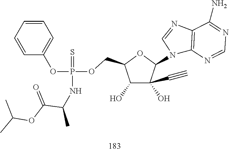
C1(O)C(O)(C#C)C(N2C3=C(N=C2)C(N)=NC=N3)OC1COP(OC1=CC=CC=C1)(=S)NC(C)C(OC(C)C)=O
